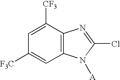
C1([CF3])=CC([F3C])=CC2=C1N=C(Cl)N2[A]
